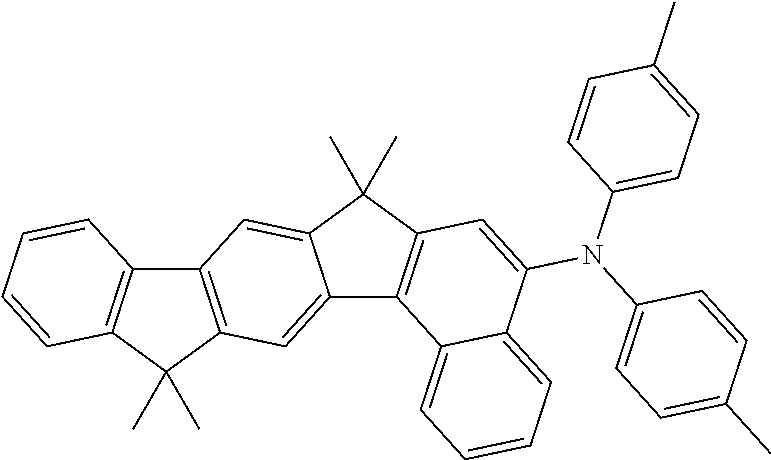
C12=C(C(C)(C)C3=C1C=CC=C3)C=C1C(=C2)C(C)(C)C2=C1C1=CC=CC=C1C(N(C1=CC=C(C)C=C1)C1=CC=C(C)C=C1)=C2
